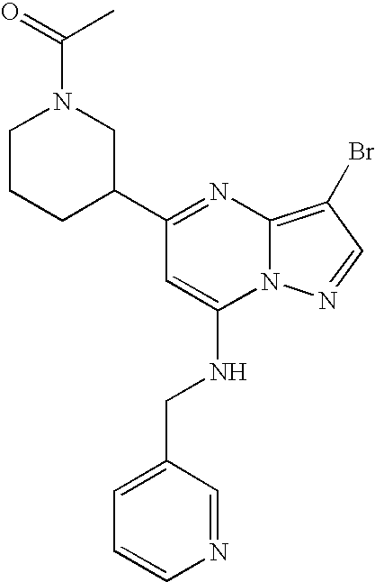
C1=CN=CC(CNC2=CC(C3CN(C(C)=O)CCC3)=NC3=C(Br)C=NN23)=C1
